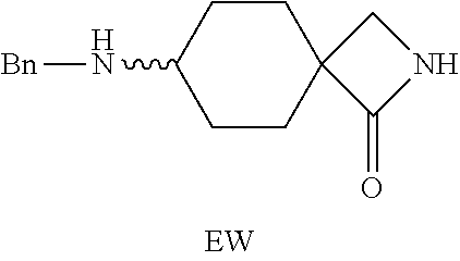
C1CC(N[Bn])CCC12C(=O)NC2
